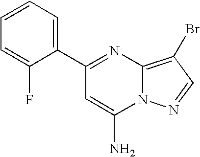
C1=CC=C(C2=NC3=C(Br)C=NN3C(N)=C2)C(F)=C1
